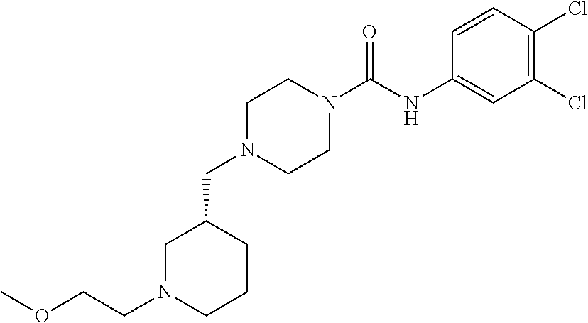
C1N(C(NC2=CC(Cl)=C(Cl)C=C2)=O)CCN(CC2CCCN(CCOC)C2)C1
